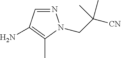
N1=CC(N)=C(C)N1CC([CN])(C)C
